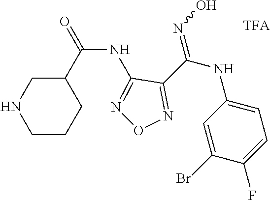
C(NC1=NON=C1C(NC1=CC=C(F)C(Br)=C1)=NO)(=O)C1CNCCC1
